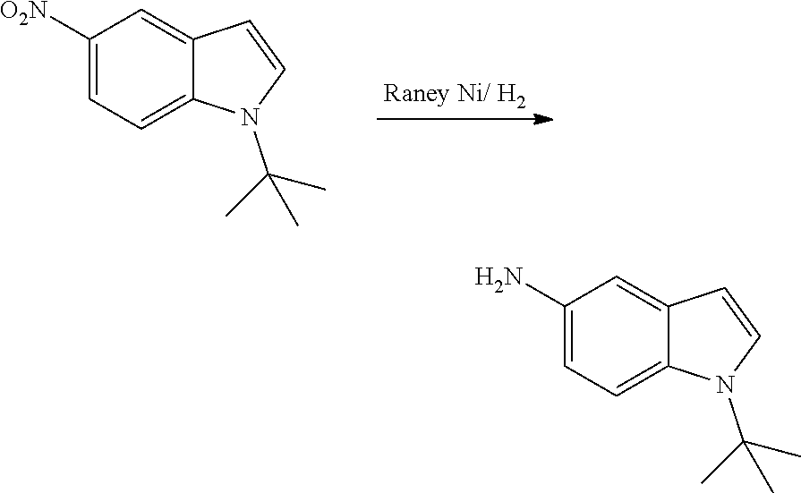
C1([O2N])=CC=C2C(=C1)C=CN2C(C)(C)C.C1(N)=CC=C2C(=C1)C=CN2C(C)(C)C
